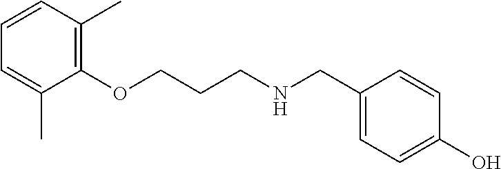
C1(OCCCNCC2=CC=C(O)C=C2)=C(C)C=CC=C1C
